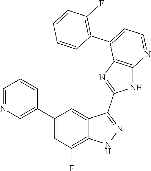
C1=NC=C(C2=CC(F)=C3C(=C2)C(C2=NC4=C(N2)N=CC=C4C2=C(F)C=CC=C2)=NN3)C=C1
